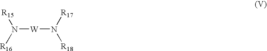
N([W]N([R18])[R17])([R16])[R15]
